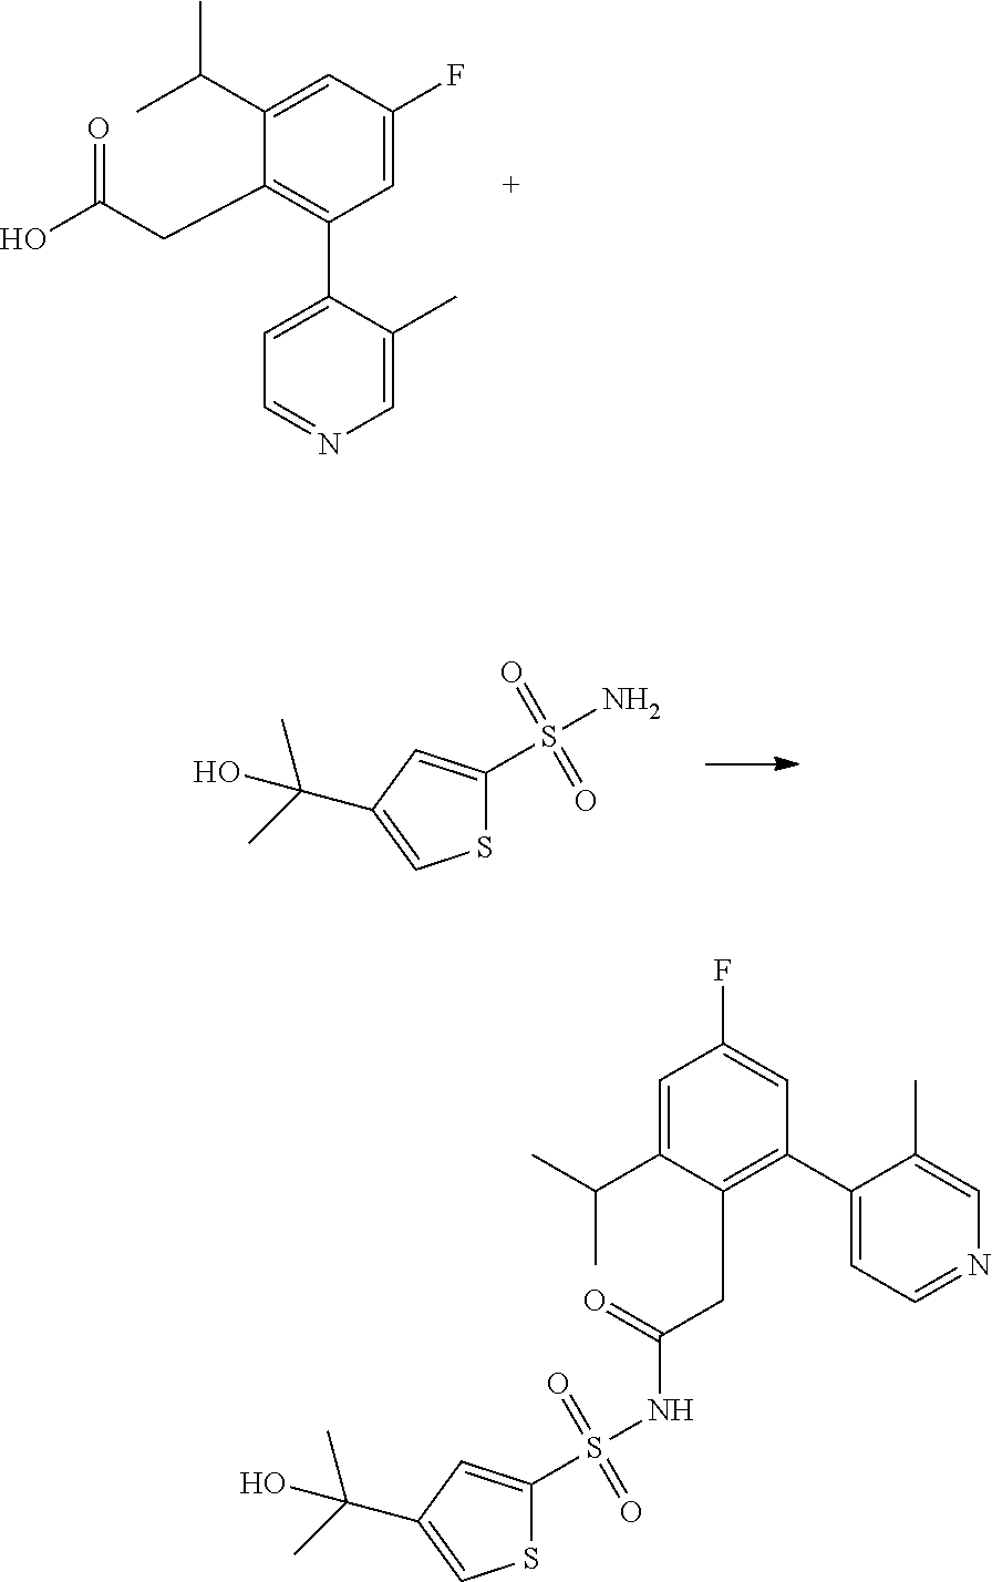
C1(C(C)C)=CC(F)=CC(C2=CC=NC=C2C)=C1CC(O)=O.S1C(S(N)(=O)=O)=CC(C(C)(C)O)=C1.S1C(S(NC(CC2=C(C3=CC=NC=C3C)C=C(F)C=C2C(C)C)=O)(=O)=O)=CC(C(C)(C)O)=C1
